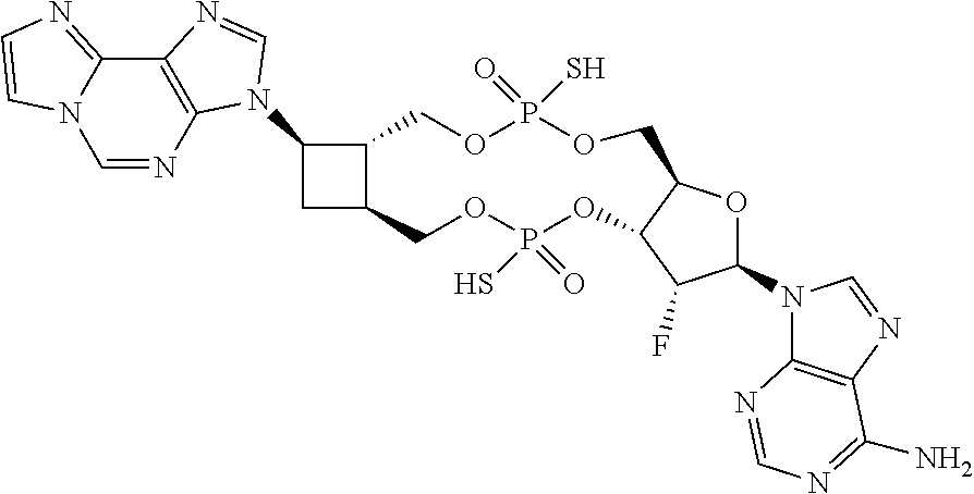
C12=C(N=CN3C1=NC=C3)N(C1CC3C1COP(=O)(S)OCC1OC(N4C5=C(N=C4)C(N)=NC=N5)C(F)C1OP(=O)(S)OC3)C=N2
